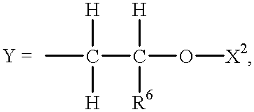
CC([H])([H])C([R6])([H])O[X2]
